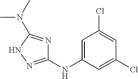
C1=C(NC2=NNC(N(C)C)=N2)C=C(Cl)C=C1Cl
